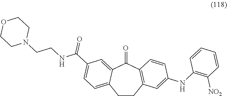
C1CC2=C(C(=O)C3=CC(C(NCCN4CCOCC4)=O)=CC=C13)C=CC(NC1=C([NO2])C=CC=C1)=C2
